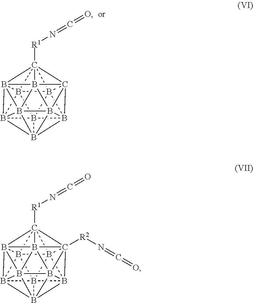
B1234B567B189B1%10%11B%12%13%14C5%15([R1]N=C=O)(B265B326B5%15%12B2%131B486%10)C79%14%11.B1234B567B189B1%10%11B%12%13%14C5%15([R1]N=C=O)(B265B326B5%15%12B2%131B486%10)C79%14%11[R2]N=C=O
